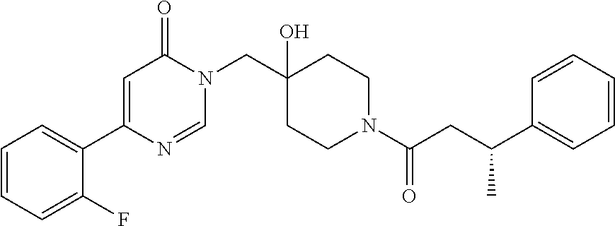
C1(C2=CC(=O)N(CC3(O)CCN(C(CC(C4=CC=CC=C4)C)=O)CC3)C=N2)=CC=CC=C1F
